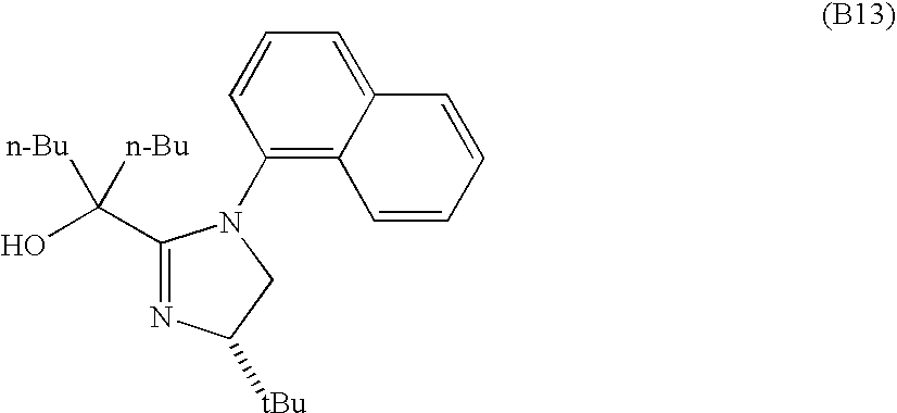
C1(C(O)([n-Bu])[n-Bu])=NC([tBu])CN1C1=C2C(=CC=C1)C=CC=C2
